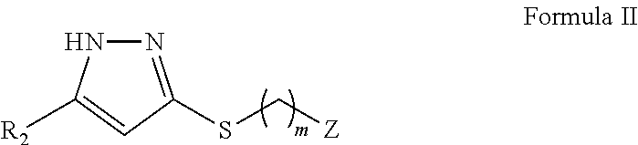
N1=C(SC[Z])C=C([R2])N1
